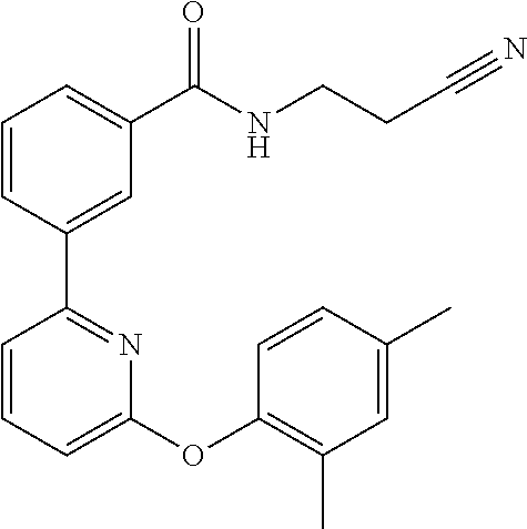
C1=CC(C2=NC(OC3=C(C)C=C(C)C=C3)=CC=C2)=CC(C(NCCC#N)=O)=C1
